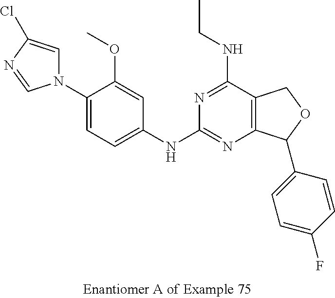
C1(N2C=C(Cl)N=C2)=CC=C(NC2=NC3=C(C(NCC)=N2)COC3C2=CC=C(F)C=C2)C=C1OC
